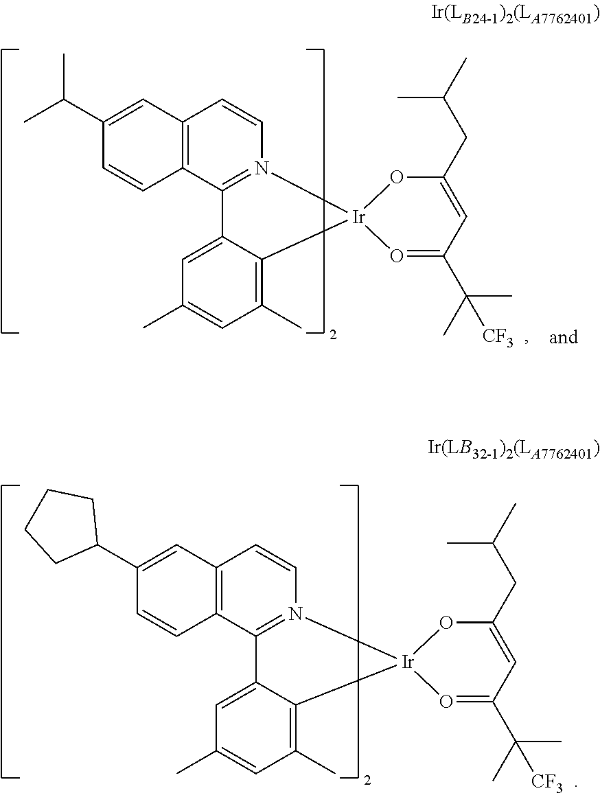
C12=C(C3=N(C=C1)[Ir]1(C4=C(C)C=C(C)C=C34)O=C(C(C)(C)[CF3])C=C(CC(C)C)O1)C=CC(C(C)C)=C2.C12=C(C3=N(C=C1)[Ir]1(C4=C(C)C=C(C)C=C34)O=C(C(C)(C)[CF3])C=C(CC(C)C)O1)C=CC(C1CCCC1)=C2
